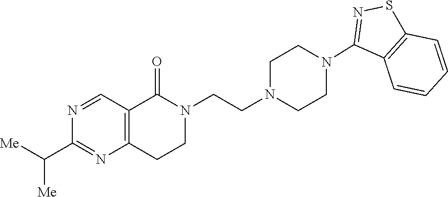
C12=C(CCN(CCN3CCN(C4=NSC5=C4C=CC=C5)CC3)C1=O)N=C(C([Me])[Me])N=C2
